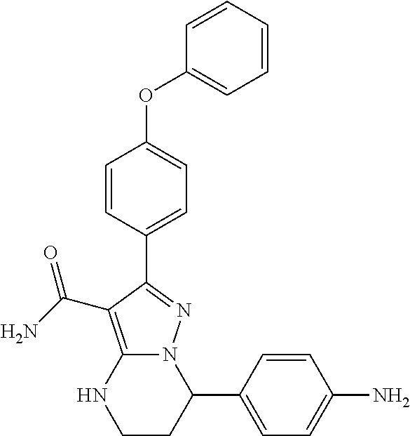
C1=CC(C2=NN3C(=C2C(=O)N)NCCC3C2=CC=C(N)C=C2)=CC=C1OC1=CC=CC=C1
